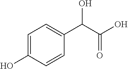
C1=C(O)C=CC(C(C(O)=O)O)=C1
